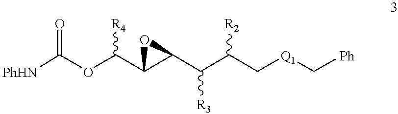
C([PhHN])(OC(C1C(C(C(C[Q1]C[Ph])[R2])[R3])O1)[R4])=O
